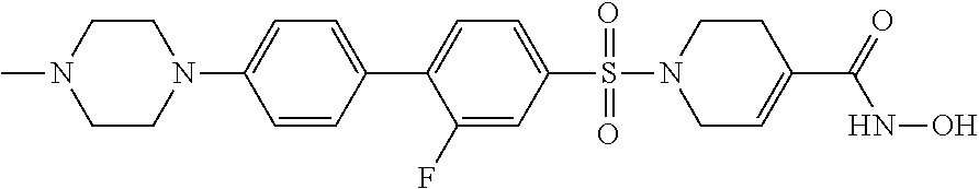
C1CN(C)CCN1C1=CC=C(C2=CC=C(S(N3CC=C(C(=O)NO)CC3)(=O)=O)C=C2F)C=C1
